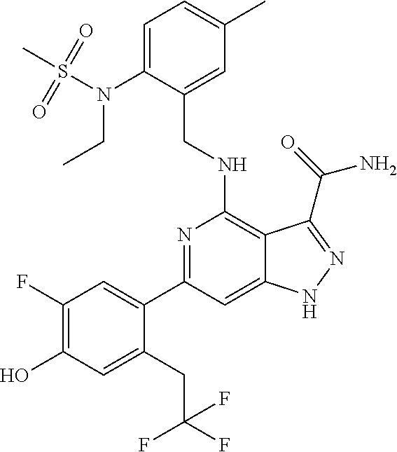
C1(C2=CC(F)=C(O)C=C2CC(F)(F)F)=NC(NCC2=CC(C)=CC=C2N(CC)S(C)(=O)=O)=C2C(=C1)NN=C2C(N)=O
